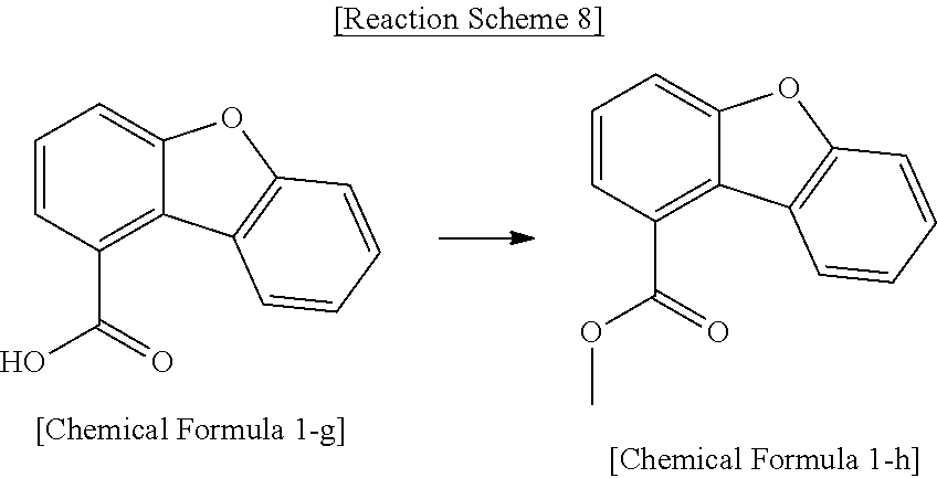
C1=CC(C(OC)=O)=C2C(=C1)OC1=C2C=CC=C1.C1=CC(C(O)=O)=C2C(=C1)OC1=C2C=CC=C1
